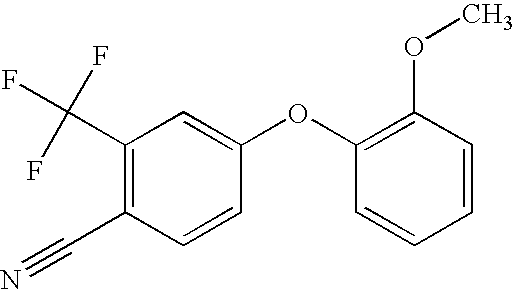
C1(C(F)(F)F)=C(C#N)C=CC(OC2=C(OC)C=CC=C2)=C1
